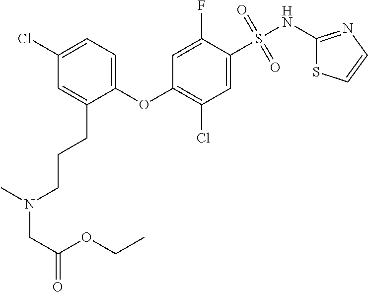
O(C1=C(Cl)C=C(S(NC2=NC=CS2)(=O)=O)C(F)=C1)C1=CC=C(Cl)C=C1CCCN(CC(OCC)=O)C
